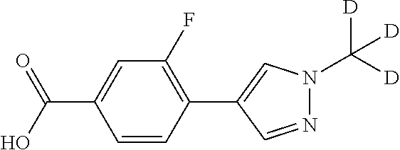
C1=CC(C2=CN(C([D])([D])[D])N=C2)=C(F)C=C1C(O)=O
